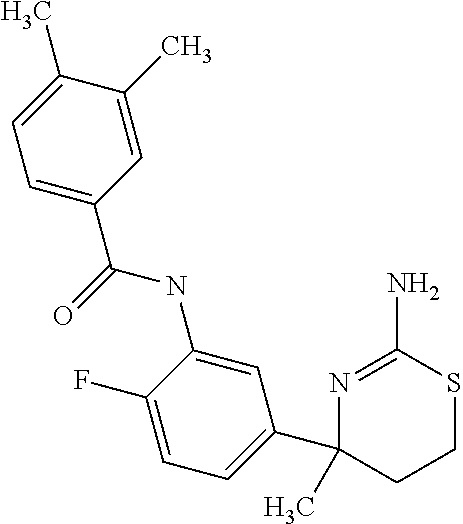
C1=C(C(=O)NC2=CC(C3(C)N=C(N)SCC3)=CC=C2F)C=C(C)C(C)=C1
